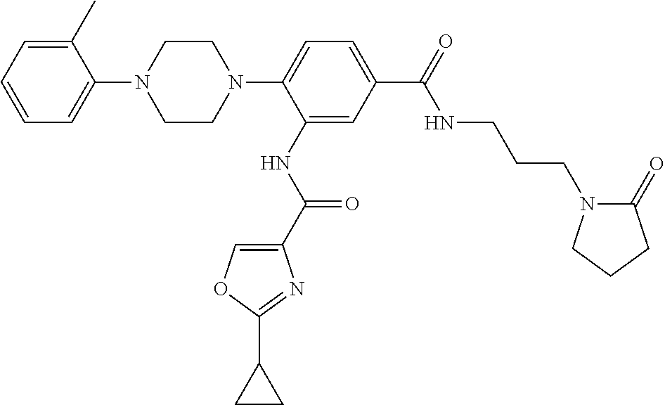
C1=C(C)C(N2CCN(C3=CC=C(C(NCCCN4C(=O)CCC4)=O)C=C3NC(=O)C3=COC(C4CC4)=N3)CC2)=CC=C1
